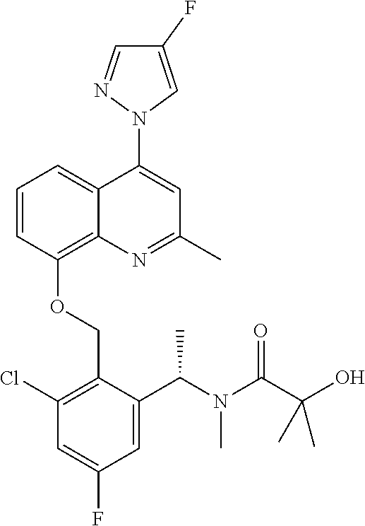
C1=CC(OCC2=C(Cl)C=C(F)C=C2C(N(C(C(O)(C)C)=O)C)C)=C2C(=C1)C(N1C=C(F)C=N1)=CC(C)=N2
